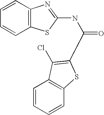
C1=CC2=C(C=C1)SC(NC(=O)C1=C(Cl)C3=C(C=CC=C3)S1)=N2
